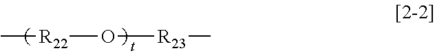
C[R22]O[R23]C
